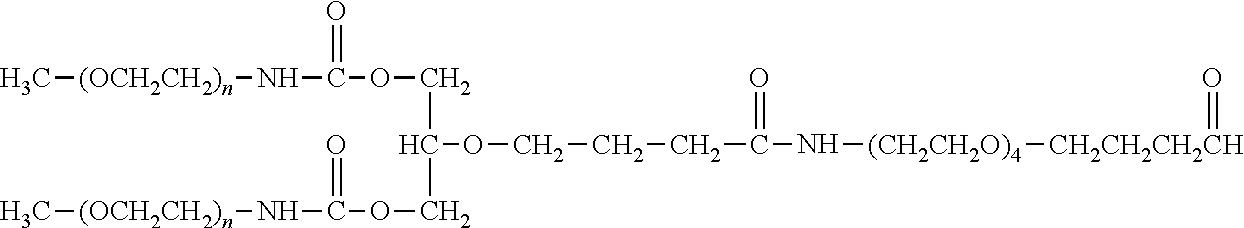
C[(OCH2CH2)n]NC(=O)OCC(OCCCC(=O)N[(CH2CH2O)4][CH2CH2CH2CH]=O)COC(N[(OCH2CH2)n]C)=O
